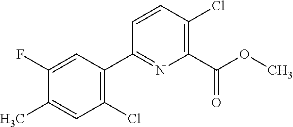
C1(Cl)=C(C2=NC(C(OC)=O)=C(Cl)C=C2)C=C(F)C(C)=C1
